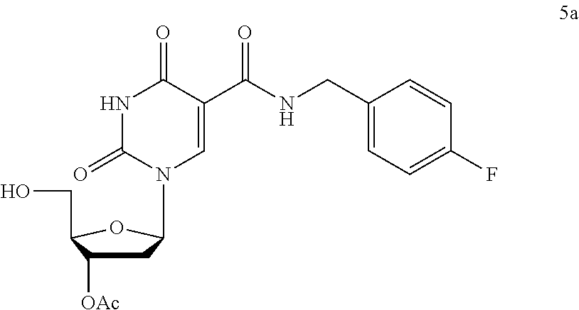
C1C([OAc])C(CO)OC1N1C=C(C(NCC2=CC=C(F)C=C2)=O)C(=O)NC1=O
